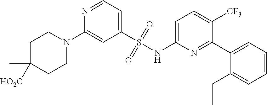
C1C(C)([HO2C])CCN(C2=CC(S(NC3=CC=C([CF3])C(C4=CC=CC=C4CC)=N3)(=O)=O)=CC=N2)C1
